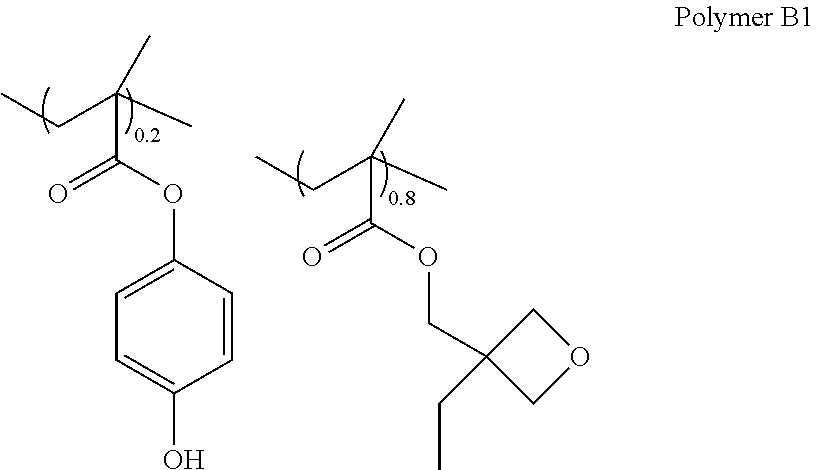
CCC(C)(C)C(OC1=CC=C(O)C=C1)=O.CCC(C)(C)C(OCC1(CC)COC1)=O
